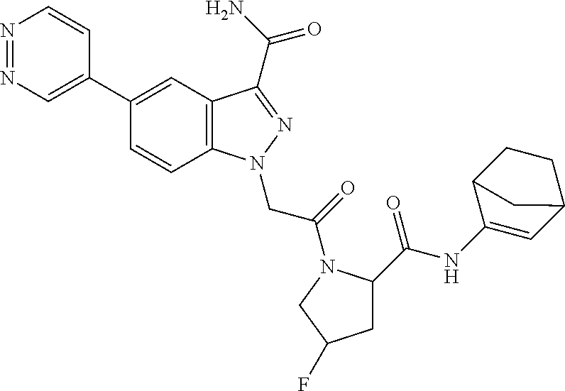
N1=NC=C(C2=CC3=C(C=C2)N(CC(=O)N2C(C(=O)NC4=CC5CCC4C5)CC(F)C2)N=C3C(=O)N)C=C1
